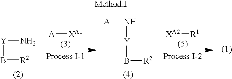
[A][XA1].[A]N[Y]B[R2].[Y](N)B[R2].[XA2][R1]
